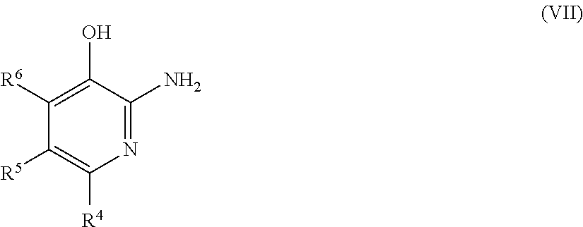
C1([R6])=C(O)C(N)=NC([R4])=C1[R5]
